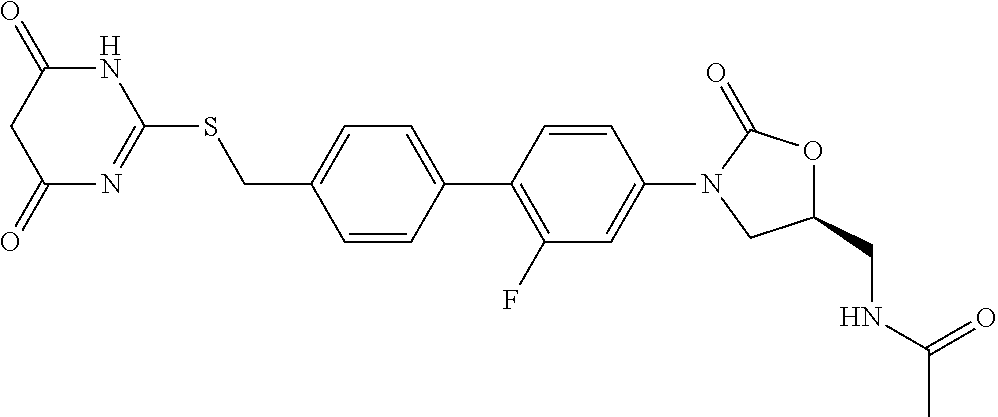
C1=CC(CSC2=NC(=O)CC(=O)N2)=CC=C1C1=C(F)C=C(N2CC(CNC(C)=O)OC2=O)C=C1
